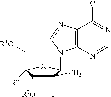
C1(C)(F)C([R7O])C(C[R1O])([R6])[X]C1N1C2=C(N=C1)C(Cl)=NC=N2
